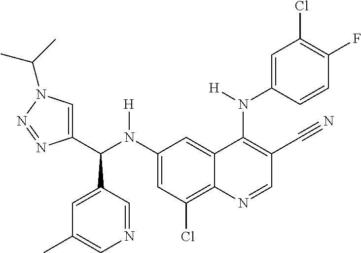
C1(N(C(C2=CN(C(C)C)N=N2)C2=CC(C)=CN=C2)[H])=CC(Cl)=C2C(=C1)C(N(C1=CC(Cl)=C(F)C=C1)[H])=C(C#N)C=N2
